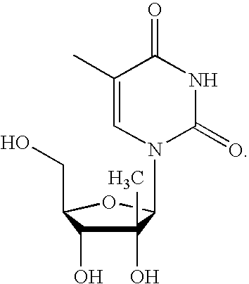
C1(O)(C)C(O)C(CO)OC1N1C=C(C)C(=O)NC1=O
